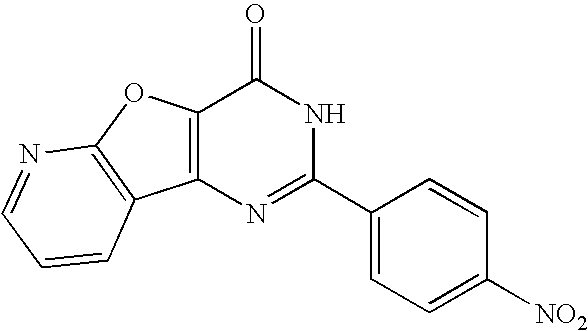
N1=C(C2=CC=C([NO2])C=C2)NC(=O)C2=C1C1=C(O2)N=CC=C1
